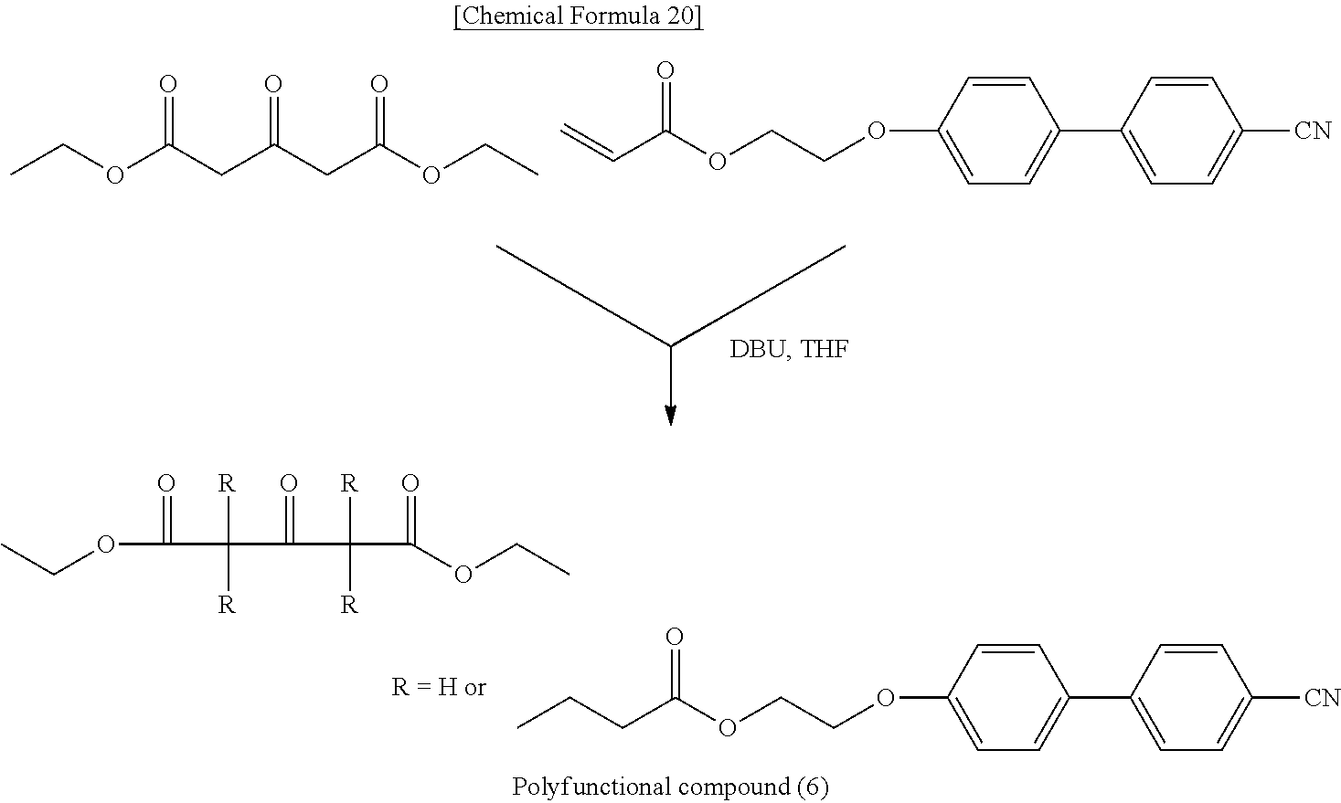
CCOC(=O)C([R])([R])C(=O)C([R])([R])C(=O)OCC.C1=CC(OCCOC(CCC)=O)=CC=C1C1=CC=C([CN])C=C1.C1=CC(OCCOC(C=C)=O)=CC=C1C1=CC=C([CN])C=C1.CCOC(CC(CC(OCC)=O)=O)=O
